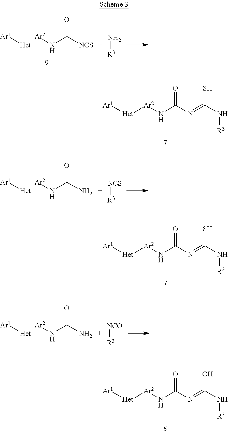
O=C([NCS])N[Ar2].[Het][Ar1].N[R3].O=C(N=C(N[R3])S)N[Ar2][Het][Ar1].O=C(N)N[Ar2].[Het][Ar1].[NCS][R3].O=C(N=C(N[R3])S)N[Ar2][Het][Ar1].O=C(N=C(N[R3])O)N[Ar2][Het][Ar1].O=C(N)N[Ar2].[Het][Ar1].[NCO][R3]
